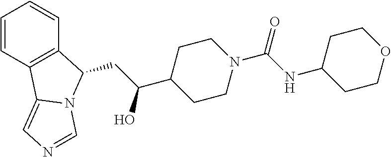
C1=CC2=C(C=C1)C(CC(C1CCN(C(NC3CCOCC3)=O)CC1)O)N1C2=CN=C1
